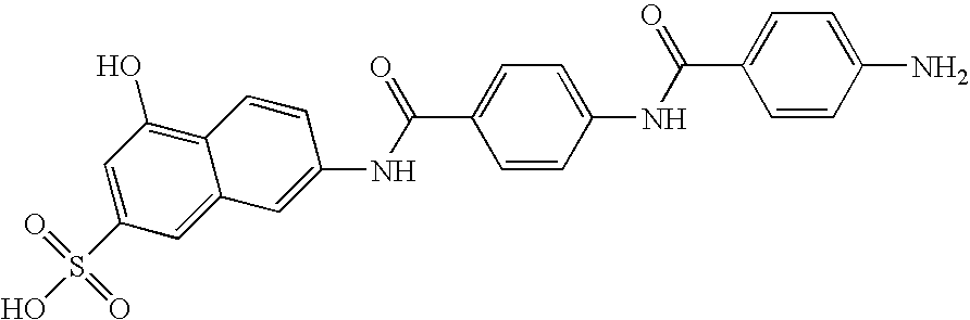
C1=C2C(=C(O)C=C1S(=O)(=O)O)C=CC(NC(C1=CC=C(NC(C3=CC=C(N)C=C3)=O)C=C1)=O)=C2
